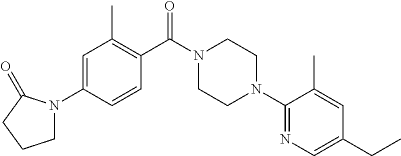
C1=C(N2CCCC2=O)C=CC(C(N2CCN(C3=NC=C(CC)C=C3C)CC2)=O)=C1C
